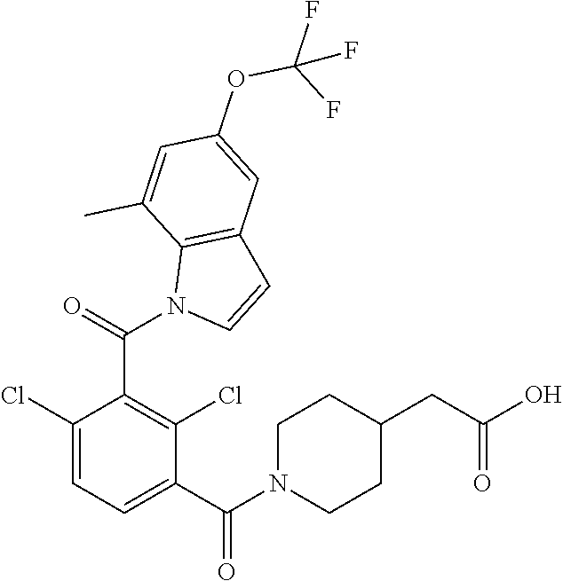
C1(Cl)=CC=C(C(N2CCC(CC(O)=O)CC2)=O)C(Cl)=C1C(N1C=CC2=C1C(C)=CC(OC(F)(F)F)=C2)=O
